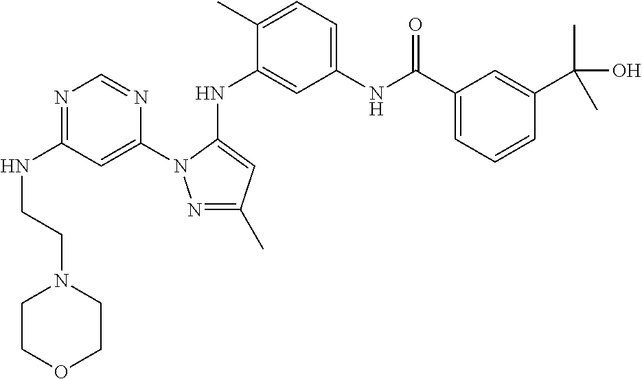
N1=C(NCCN2CCOCC2)C=C(N2N=C(C)C=C2NC2=CC(NC(C3=CC=CC(C(O)(C)C)=C3)=O)=CC=C2C)N=C1
